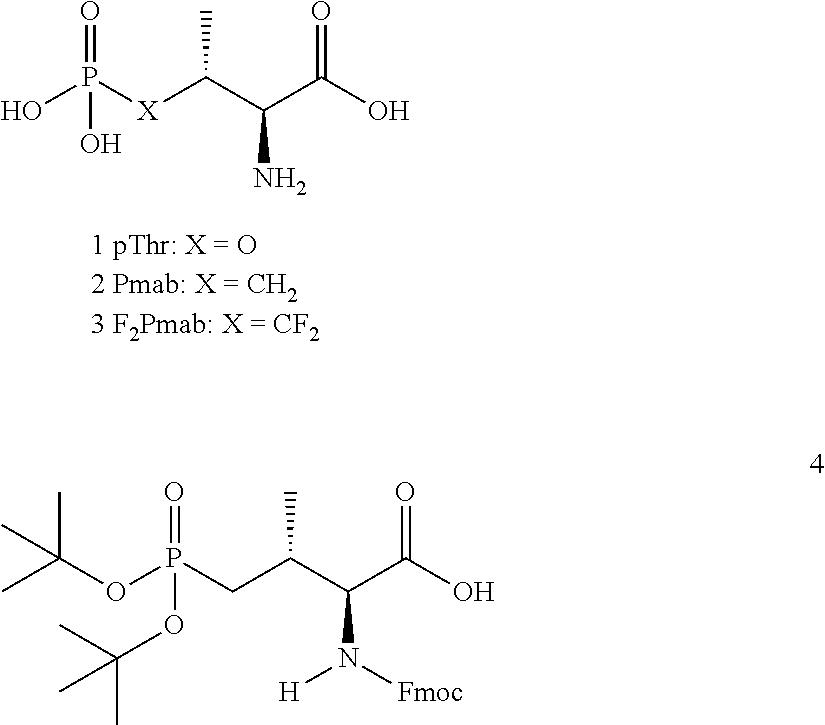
OP([X]C(C(C(O)=O)N)C)(O)=O.O(P(CC(C(C(O)=O)N([Fmoc])[H])C)(OC(C)(C)C)=O)C(C)(C)C
